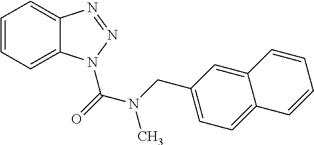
C1=CC=C2C(=C1)N=NN2C(=O)N(CC1=CC=C2C(=C1)C=CC=C2)C
